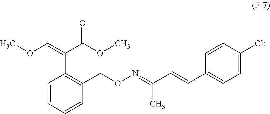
C1=CC=CC(CON=C(C=CC2=CC=C(Cl)C=C2)C)=C1C(=COC)C(OC)=O
